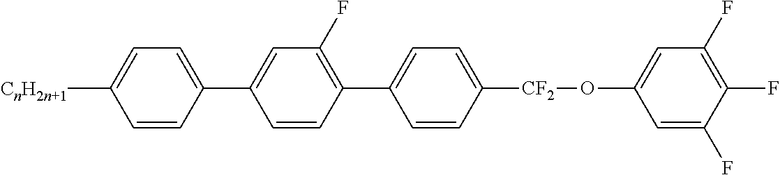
C1=C(C2=CC(F)=C(C3=CC=C([CF2]OC4=CC(F)=C(F)C(F)=C4)C=C3)C=C2)C=CC([CnH2n+1])=C1
